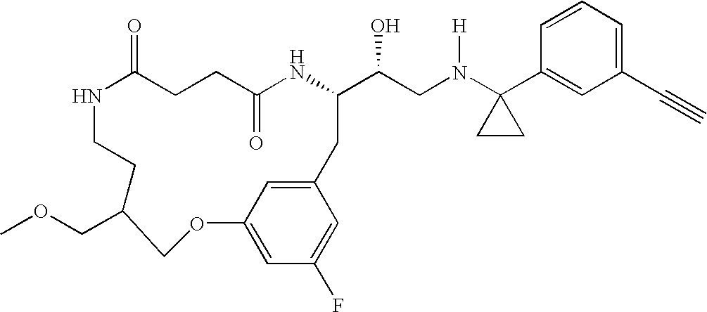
N1C(=O)CCC(=O)NC(C(CN(C2(C3=CC(C#C)=CC=C3)CC2)[H])O)CC2=CC(=CC(F)=C2)OCC(COC)CC1
